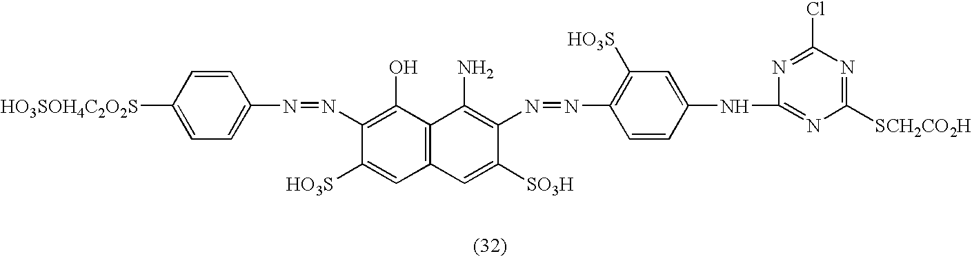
C1=CC([HO3SOH4C2O2S])=CC=C1N=NC1=C(O)C2=C(C=C1[HO3S])C=C([SO3H])C(N=NC1=C([HO3S])C=C(NC3=NC([SCH2CO2H])=NC(Cl)=N3)C=C1)=C2N
